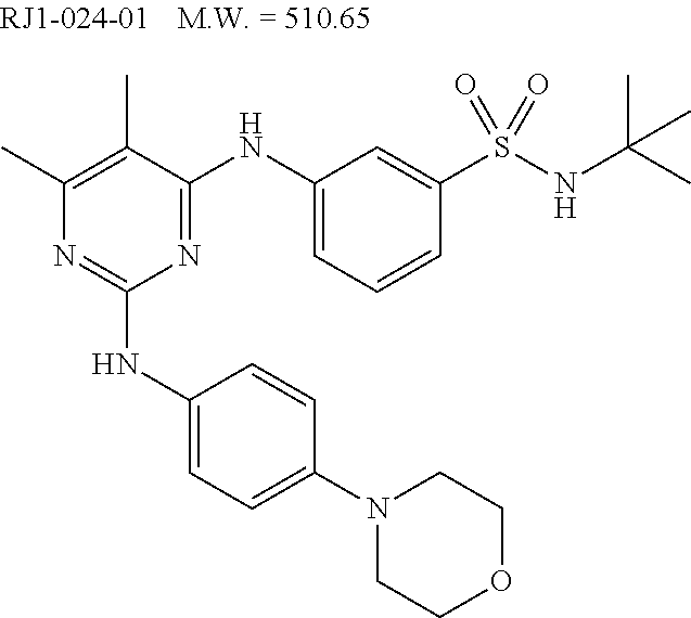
C1(C)=C(C)C(NC2=CC=CC(S(NC(C)(C)C)(=O)=O)=C2)=NC(NC2=CC=C(N3CCOCC3)C=C2)=N1
